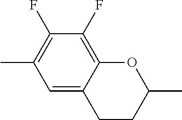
C1CC(C)OC2=C(F)C(F)=C(C)C=C12
